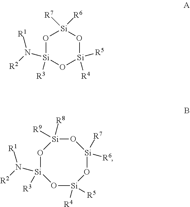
O1[Si]([R3])(N([R2])[R1])O[Si]([R4])([R5])O[Si]1([R7])[R6].O1[Si](N([R2])[R1])([R3])O[Si]([R4])([R5])O[Si]([R7])([R6])O[Si]1([R9])[R8]
